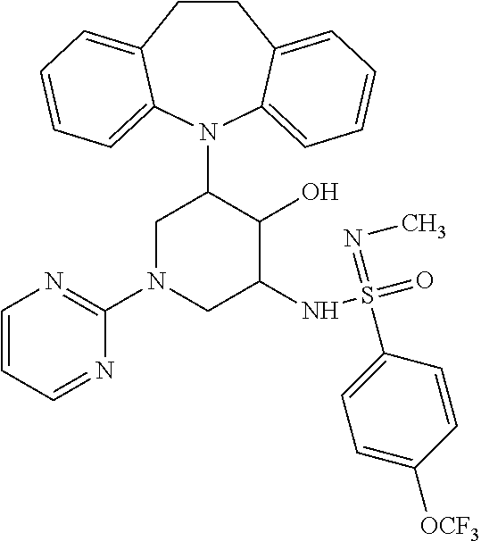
C12=CC=CC=C1N(C1CN(C3=NC=CC=N3)CC(NS(=O)(=NC)C3=CC=C([OCF3])C=C3)C1O)C1=CC=CC=C1CC2
